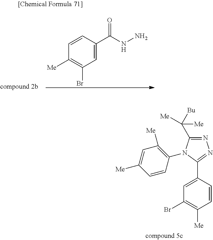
C1=C(C(NN)=O)C=CC([Me])=C1Br.N1=C(C([Bu])([Me])[Me])N(C2=C([Me])C=C([Me])C=C2)C(C2=CC(Br)=C([Me])C=C2)=N1
